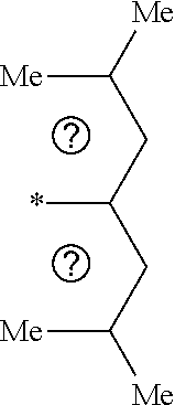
[Me]C([Me])CC(CC([Me])[Me])*
